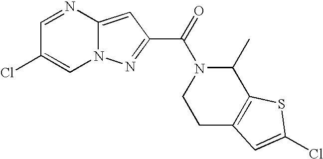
C1=NC2=CC(C(=O)N3C(C)C4=C(CC3)C=C(Cl)S4)=NN2C=C1Cl
